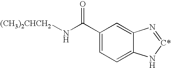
C1(C(=O)N[(CH3)2CHCH2])=CC=C2C(=C1)N=[C*]N2
